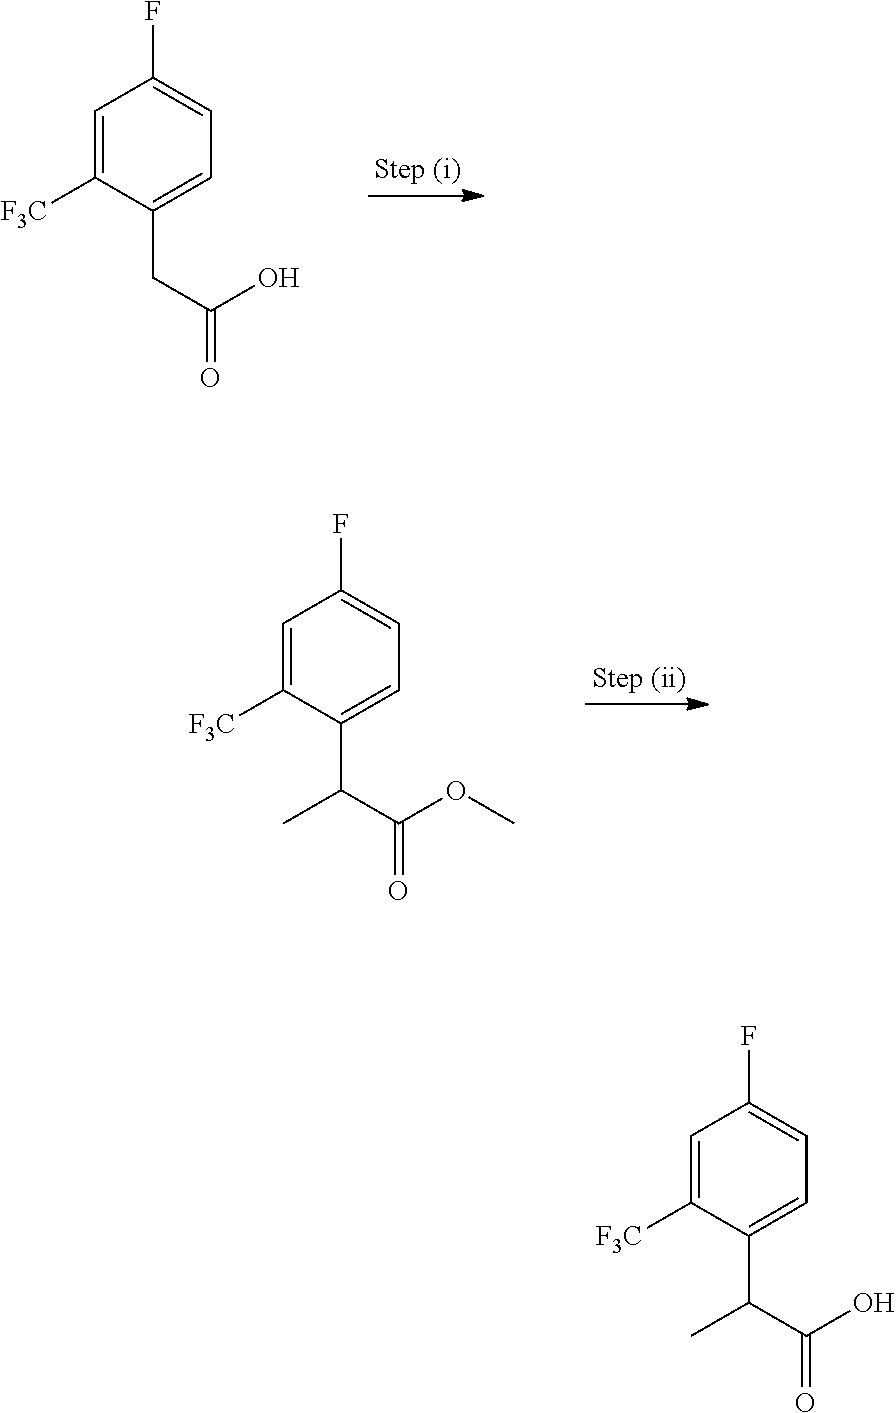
C1=C([F3C])C(CC(=O)O)=CC=C1F.C1=C([F3C])C(C(C(=O)OC)C)=CC=C1F.C1=C([F3C])C(C(C(=O)O)C)=CC=C1F
